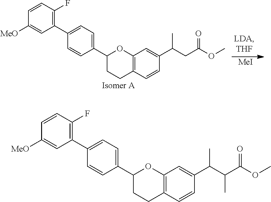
C1(C2=C(F)C=CC([MeO])=C2)=CC=C(C2CCC3=C(O2)C=C(C(CC(OC)=O)C)C=C3)C=C1.[MeI].C1(C2=C(F)C=CC([MeO])=C2)=CC=C(C2CCC3=C(O2)C=C(C(C(C(OC)=O)C)C)C=C3)C=C1
